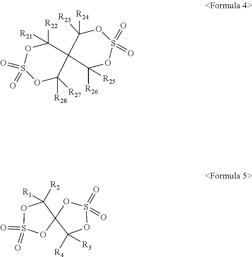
C12(C([R22])([R21])OS(=O)(=O)OC1([R28])[R27])C([R26])([R25])OS(=O)(=O)OC2([R23])[R24].S1(=O)(=O)OC2(C([R1])([R2])O1)C([R4])([R3])OS(=O)(=O)O2
